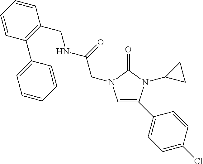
C1=C(C2=CC=C(Cl)C=C2)N(C2CC2)C(=O)N1CC(=O)NCC1=C(C2=CC=CC=C2)C=CC=C1
